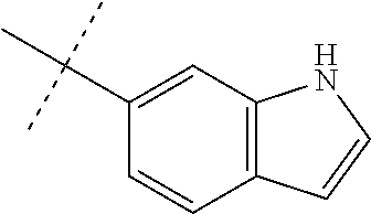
C12=C(C=CC(C(C)(C)C)=C1)C=CN2
